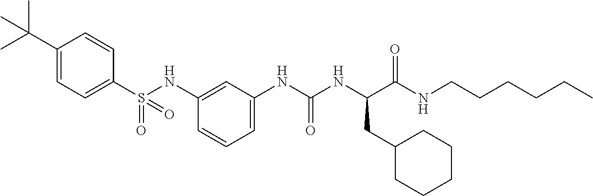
C1(S(NC2=CC(NC(NC(C(NCCCCCC)=O)CC3CCCCC3)=O)=CC=C2)(=O)=O)=CC=C(C(C)(C)C)C=C1
